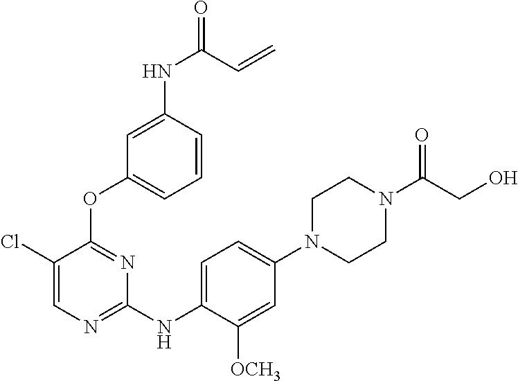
C1N(C(CO)=O)CCN(C2=CC=C(NC3=NC=C(Cl)C(OC4=CC=CC(NC(=O)C=C)=C4)=N3)C([OCH3])=C2)C1
